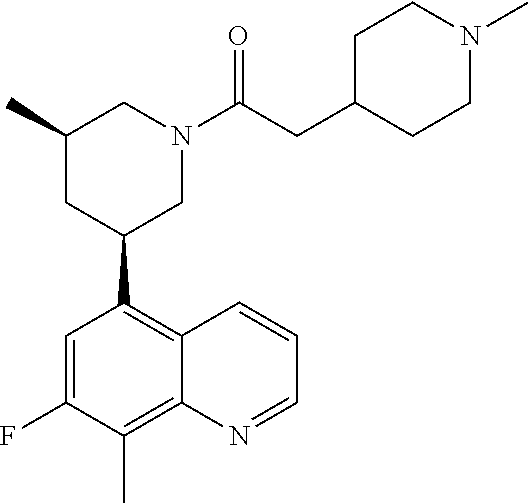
C1(C)=C2C(=C(C3CC(C)CN(C(CC4CCN(C)CC4)=O)C3)C=C1F)C=CC=N2
